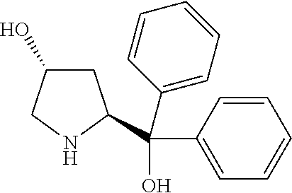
C1C(O)CNC1C(C1=CC=CC=C1)(O)C1=CC=CC=C1
